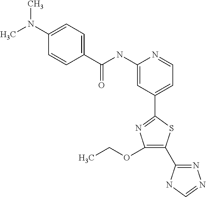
C1=C(C2=NC(OCC)=C(C3=NN=CN3)S2)C=C(NC(C2=CC=C(N(C)C)C=C2)=O)N=C1
